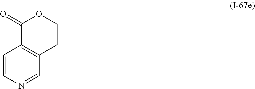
C1=CN=CC2=C1C(=O)OCC2
